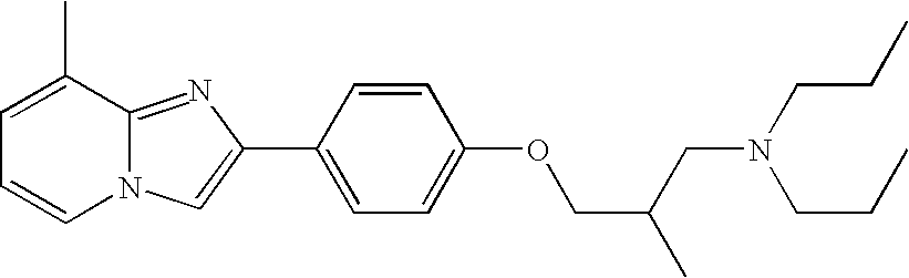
C1=C(C)C2=NC(C3=CC=C(OCC(CN(CCC)CCC)C)C=C3)=CN2C=C1
